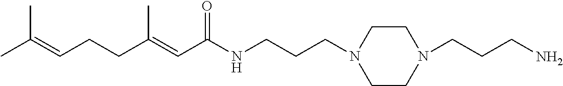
CC(=CCCC(=CC(NCCCN1CCN(CCCN)CC1)=O)C)C
